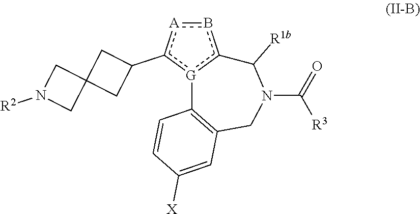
b1[A]c(C2CC3(C2)CN([R2])C3)[G]2c1C([R1b])N(C(=O)[R3])CC1=C2C=CC([X])=C1
